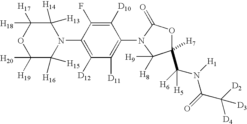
C1([H20])([H19])C([H16])([H15])N(C2=C([D12])C([D11])=C(N3C(=O)OC([H7])(C([H6])(N([H1])C(=O)C([D2])([D4])[D3])[H5])C3([H8])[H9])C([D10])=C2F)C([H13])([H14])C([H18])([H17])O1
